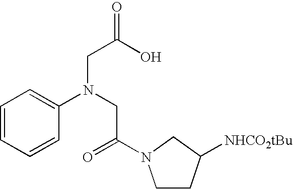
C1=CC=CC(N(CC(=O)N2CCC([NHCO2tBu])C2)CC(O)=O)=C1
